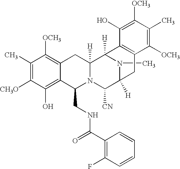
C1(F)=C(C(NCC2C3=C(O)C([CH3O])=C(C)C([OCH3])=C3CC3([H])N2C([CN])C2([H])N(C)C3([H])C3=C(C2)C([OCH3])=C(C)C([OCH3])=C3O)=O)C=CC=C1
